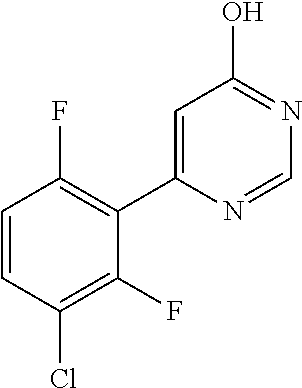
C1=CC(Cl)=C(F)C(C2=CC(O)=NC=N2)=C1F
